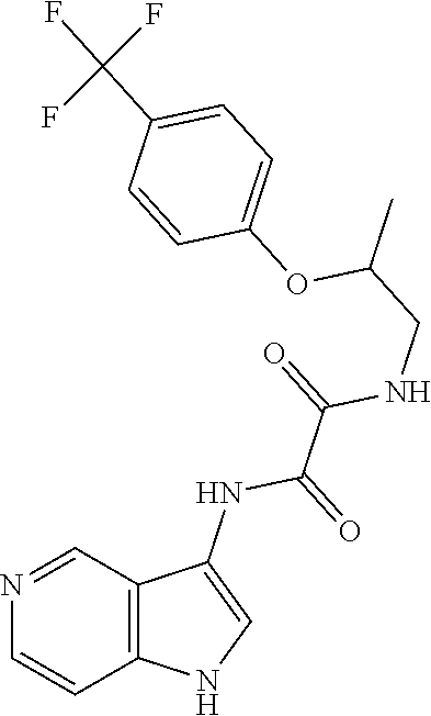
C1=CC(OC(CNC(C(NC2=CNC3=C2C=NC=C3)=O)=O)C)=CC=C1C(F)(F)F
